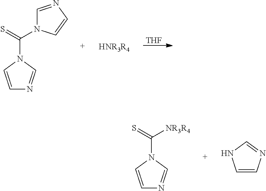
[THF].[HNR3R4].C1=CN(C(=S)N2C=NC=C2)C=N1.C1=CN(C([NR3R4])=S)C=N1.C1=CN=CN1
